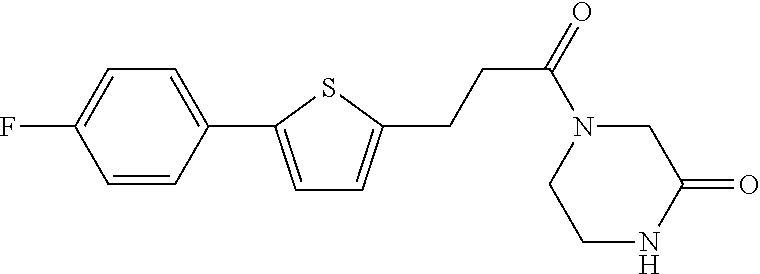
C1=CC(C2=CC=C(CCC(=O)N3CCNC(=O)C3)S2)=CC=C1F
